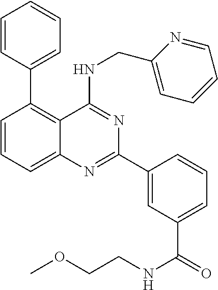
C1=CC=C2C(=C1C1=CC=CC=C1)C(NCC1=CC=CC=N1)=NC(C1=CC(C(=O)NCCOC)=CC=C1)=N2
